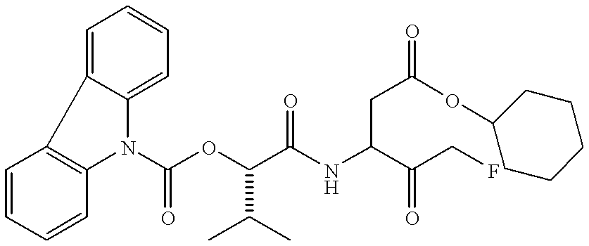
C1=CC=CC2=C1C1=CC=CC=C1N2C(OC(C(NC(C(CF)=O)CC(=O)OC1CCCCC1)=O)C(C)C)=O
